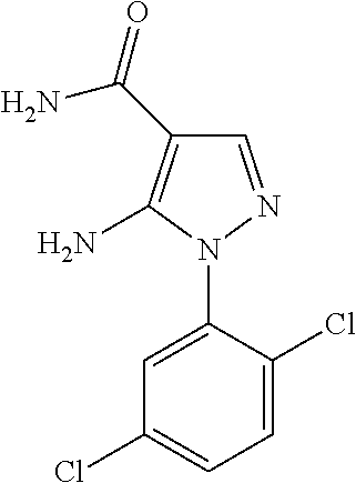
C1=C(N2N=CC(C(N)=O)=C2N)C(Cl)=CC=C1Cl
